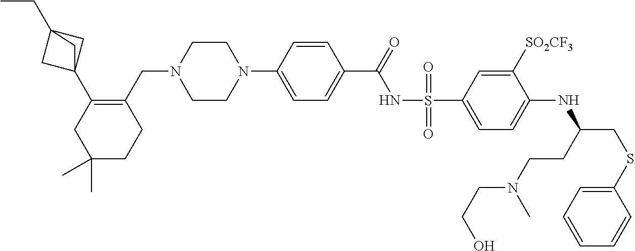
C1=CC(N2CCN(CC3=C(C45CC(CC)(C4)C5)CC(C)(C)CC3)CC2)=CC=C1C(=O)NS(C1=CC=C(NC(CSC2=CC=CC=C2)CCN(CCO)C)C([SO2CF3])=C1)(=O)=O
